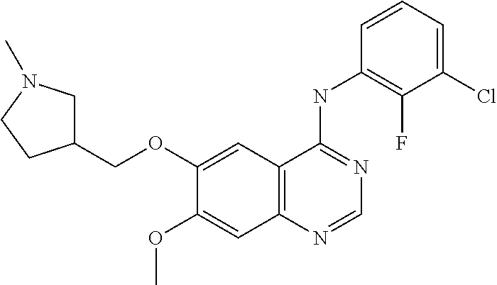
O(C1=CC2=C(C=C1OC)N=CN=C2NC1=C(F)C(Cl)=CC=C1)CC1CN(C)CC1
